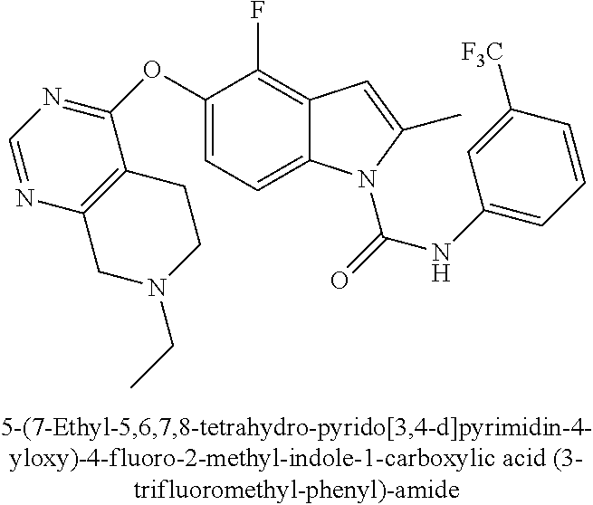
C1(OC2=NC=NC3=C2CCN(CC)C3)=CC=C2C(=C1F)C=C(C)N2C(=O)NC1=CC=CC([CF3])=C1
